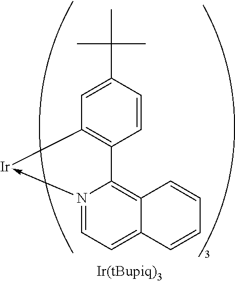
C1=CC(C(C)(C)C)=CC2=C1C1=C3C(=CC=N1->[Ir]2)C=CC=C3
